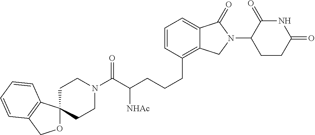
C1(CCCC(C(N2CCC3(CC2)OCC2=C3C=CC=C2)=O)[NHAc])=C2C(=CC=C1)C(=O)N(C1C(=O)NC(=O)CC1)C2
